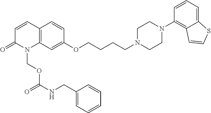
N1(CCCCOC2=CC3=C(C=C2)C=CC(=O)N3COC(=O)NCC2=CC=CC=C2)CCN(C2=C3C(=CC=C2)SC=C3)CC1
